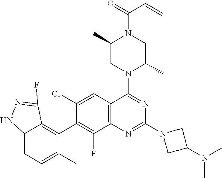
C12=C(C=C(Cl)C(C3=C4C(=CC=C3C)NN=C4F)=C1F)C(N1C(C)CN(C(=O)C=C)C(C)C1)=NC(N1CC(N(C)C)C1)=N2
